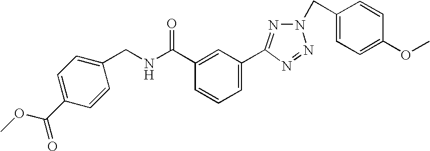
C1(C(NCC2=CC=C(C(=O)OC)C=C2)=O)=CC(C2=NN(CC3=CC=C(OC)C=C3)N=N2)=CC=C1
